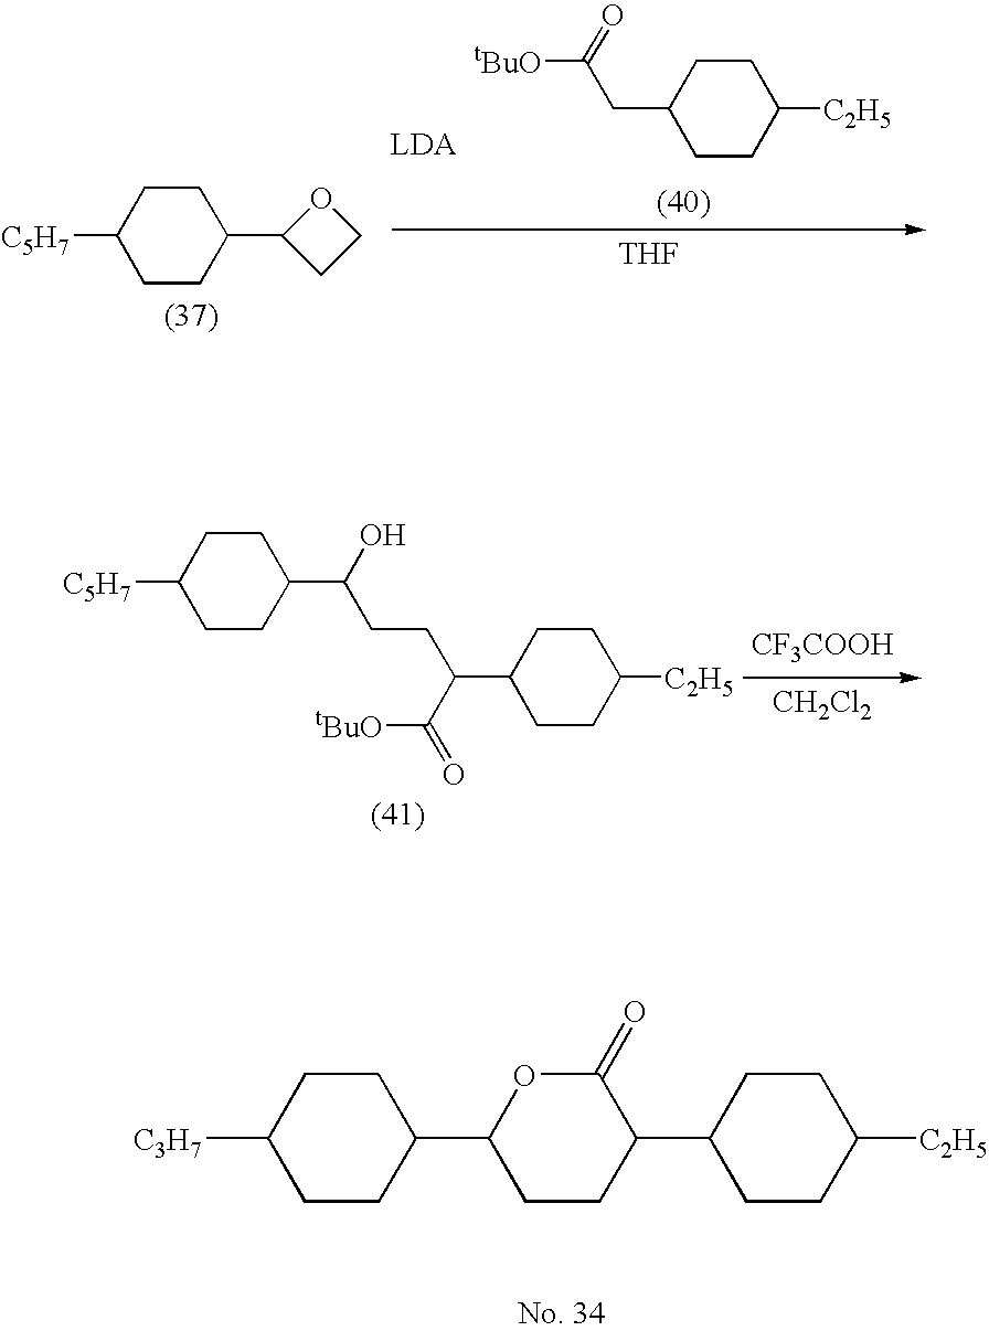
[C5H7]C1CCC(C2CCO2)CC1.[THF].[tBuO]C(CC1CCC([C2H5])CC1)=O.[C3H7]C1CCC(C2CCC(C3CCC([C2H5])CC3)C(=O)O2)CC1.[CF3COOH].[CH2Cl2].[C5H7]C1CCC(C(O)CCC(C([tBuO])=O)C2CCC([C2H5])CC2)CC1
